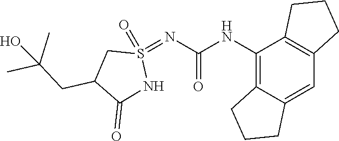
C12=C(NC(=O)N=S3(=O)CC(CC(C)(C)O)C(=O)N3)C3=C(C=C1CCC2)CCC3
